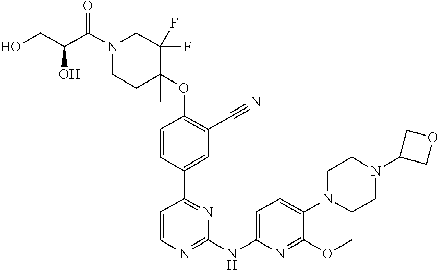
N1(C(=O)C(O)CO)CCC(OC2=C(C#N)C=C(C3=NC(NC4=CC=C(N5CCN(C6COC6)CC5)C(OC)=N4)=NC=C3)C=C2)(C)C(F)(F)C1
